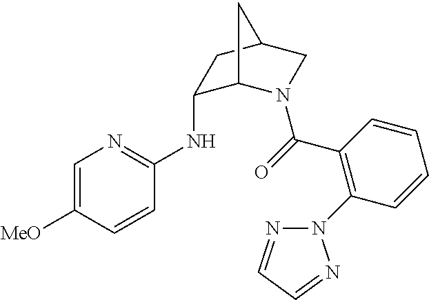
C1(NC2=NC=C([MeO])C=C2)C2N(C(=O)C3=C(N4N=CC=N4)C=CC=C3)CC(C1)C2
